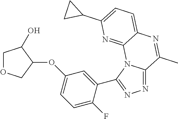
N1=C2N(C(C3=CC(OC4C(O)COC4)=CC=C3F)=N1)C1=NC(C3CC3)=CC=C1N=C2C
